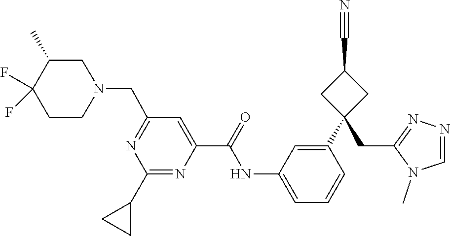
C(N1CC(C)C(F)(F)CC1)C1=NC(C2CC2)=NC(C(=O)NC2=CC=CC(C3(CC4=NN=CN4C)CC(C#N)C3)=C2)=C1
